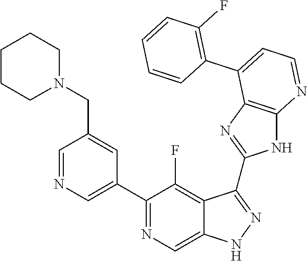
C1=NC=C(C2=NC=C3C(=C2F)C(C2=NC4=C(N2)N=CC=C4C2=C(F)C=CC=C2)=NN3)C=C1CN1CCCCC1
